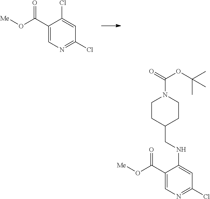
ClC1=NC=C(C(O[Me])=O)C(Cl)=C1.ClC1=NC=C(C(O[Me])=O)C(NCC2CCN(C(OC(C)(C)C)=O)CC2)=C1
